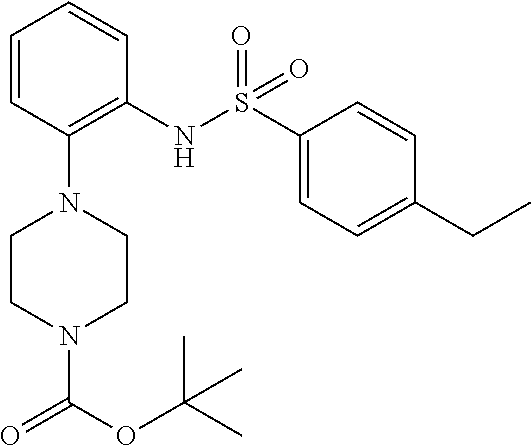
C1=CC(N2CCN(C(OC(C)(C)C)=O)CC2)=C(NS(C2=CC=C(CC)C=C2)(=O)=O)C=C1
